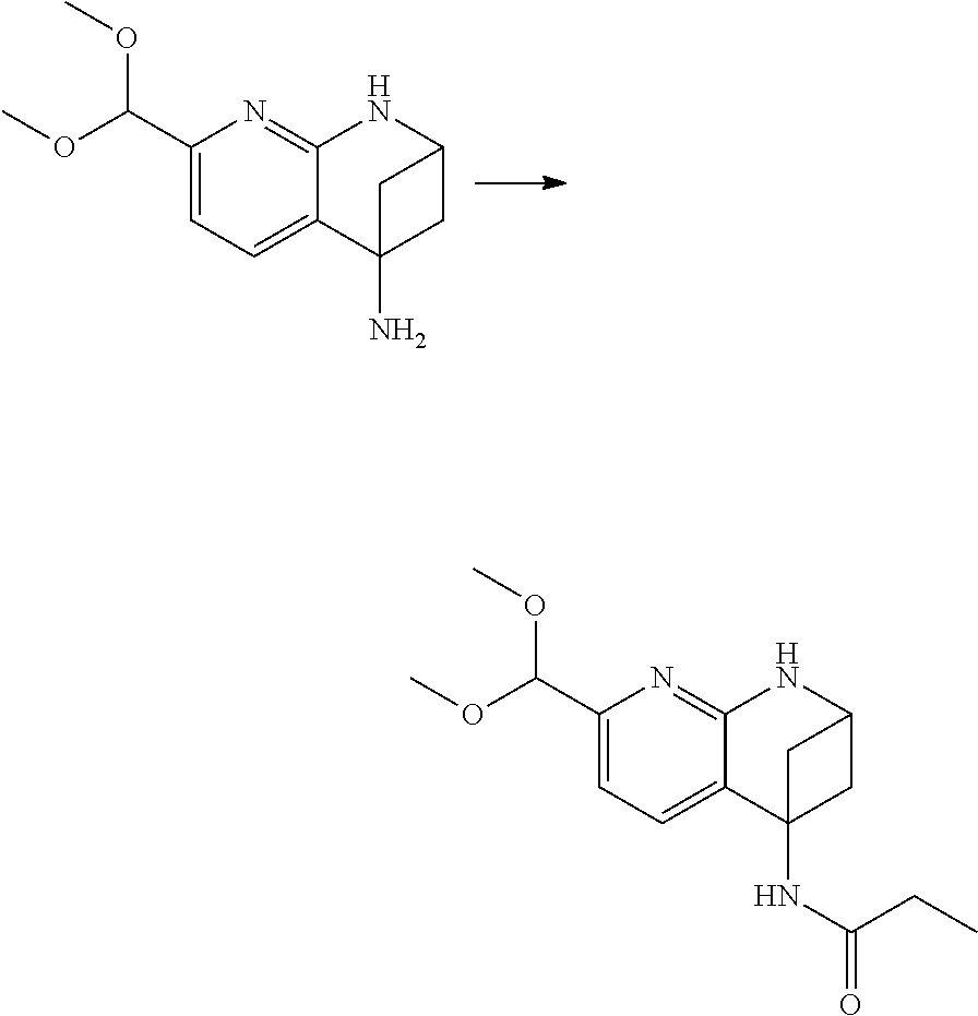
C1(C(OC)OC)=CC=C2C(=N1)NC1CC2(N)C1.C1(C(OC)OC)=CC=C2C(=N1)NC1CC2(NC(CC)=O)C1
